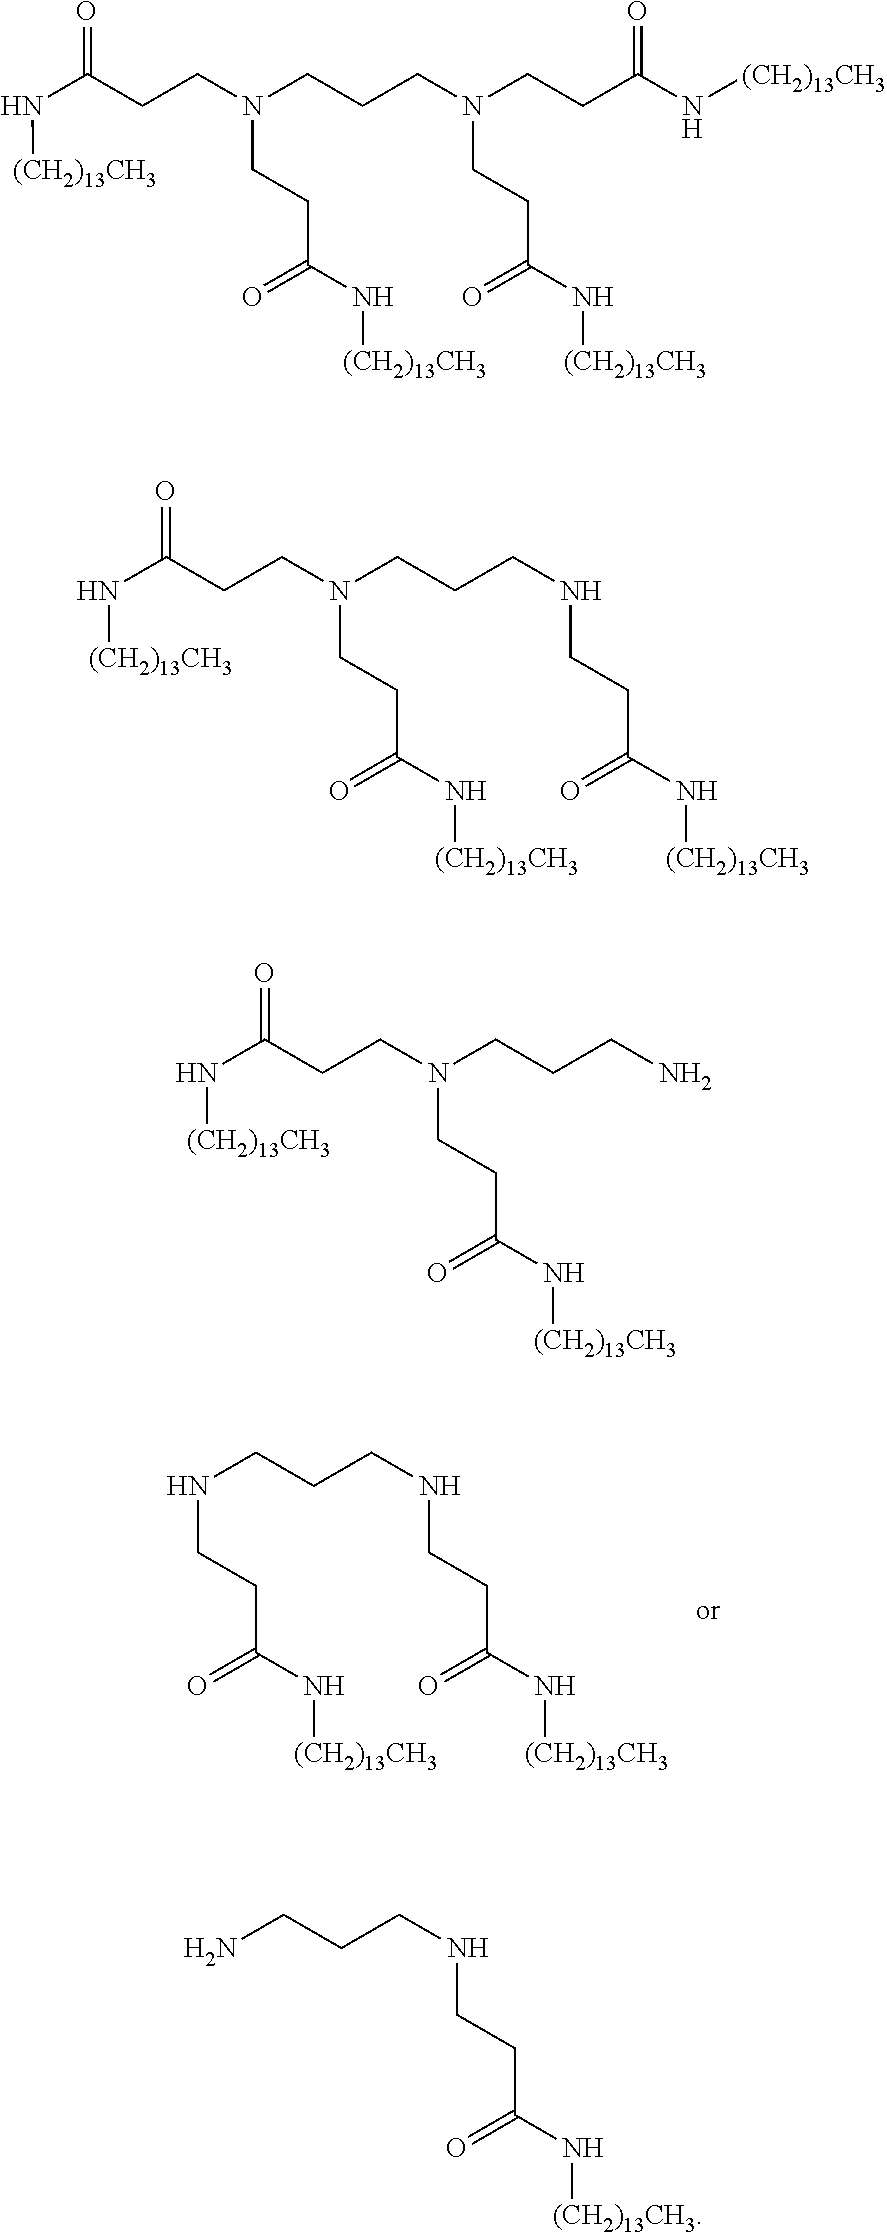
N(CCCNCCC(N[(CH2)13CH3])=O)CCC(N[(CH2)13CH3])=O.[(CH2)13CH3]NC(=O)CCN(CCCN(CCC(N[(CH2)13CH3])=O)CCC(N[(CH2)13CH3])=O)CCC(N[(CH2)13CH3])=O.[(CH2)13CH3]NC(=O)CCN(CCCNCCC(N[(CH2)13CH3])=O)CCC(N[(CH2)13CH3])=O.[(CH2)13CH3]NC(=O)CCN(CCCN)CCC(N[(CH2)13CH3])=O.NCCCNCCC(N[(CH2)13CH3])=O
